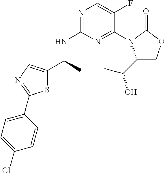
N1=C(NC(C)C2=CN=C(C3=CC=C(Cl)C=C3)S2)N=C(N2C(C(C)O)COC2=O)C(F)=C1
